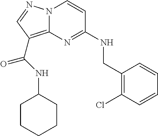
N12C(=C(C(NC3CCCCC3)=O)C=N1)N=C(NCC1=C(Cl)C=CC=C1)C=C2
